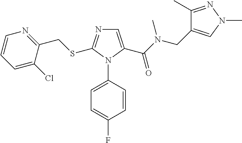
C1=C(C(N(CC2=CN(C)N=C2C)C)=O)N(C2=CC=C(F)C=C2)C(SCC2=NC=CC=C2Cl)=N1
